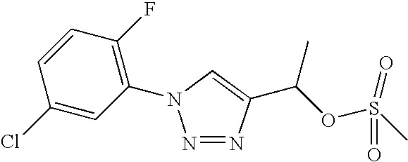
C1(Cl)=CC(N2N=NC(C(OS(C)(=O)=O)C)=C2)=C(F)C=C1
